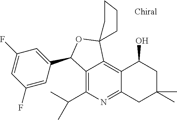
C12=C(C(C)C)N=C3C(=C1C1(OC2C2=CC(F)=CC(F)=C2)CCCC1)C(O)CC(C)(C)C3
